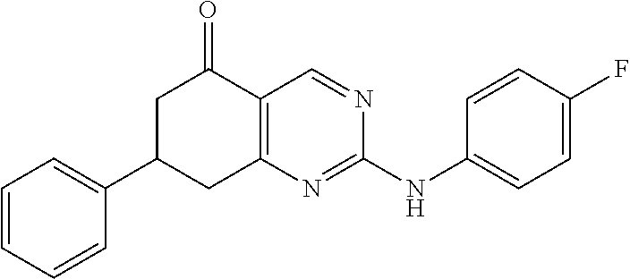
C1=CC=CC(C2CC3=C(C(=O)C2)C=NC(NC2=CC=C(F)C=C2)=N3)=C1
